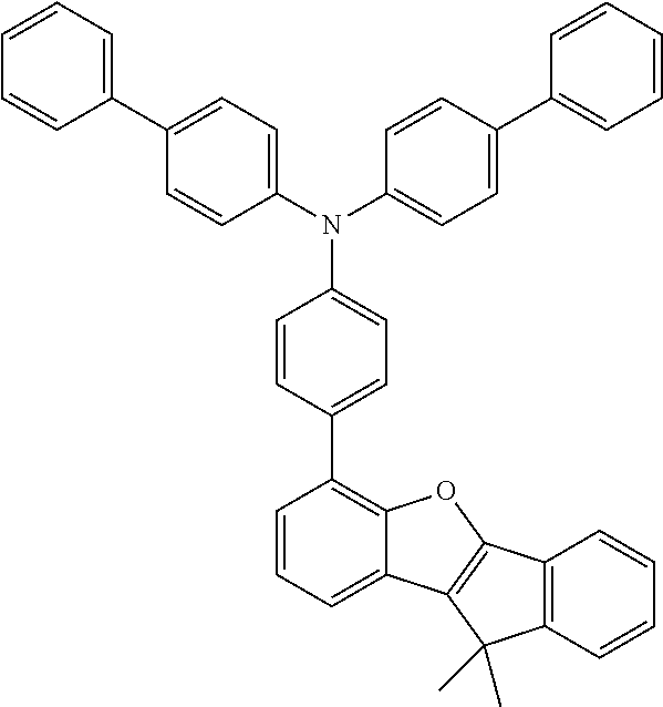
C1=CC(C2=C3C(=CC=C2)C2=C(O3)C3=C(C2(C)C)C=CC=C3)=CC=C1N(C1=CC=C(C2=CC=CC=C2)C=C1)C1=CC=C(C2=CC=CC=C2)C=C1
